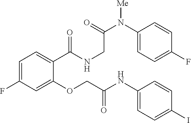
C1=C(F)C=C(OCC(NC2=CC=C(I)C=C2)=O)C(C(=O)NCC(N(C2=CC=C(F)C=C2)[Me])=O)=C1
